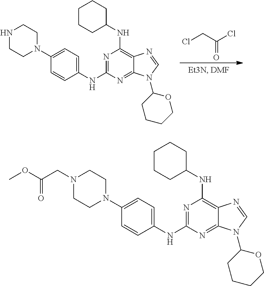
ClCC(Cl)=O.N1CCN(C2=CC=C(NC3=NC(NC4CCCCC4)=C4C(=N3)N(C3CCCCO3)C=N4)C=C2)CC1.C1CN(C2=CC=C(NC3=NC(NC4CCCCC4)=C4C(=N3)N(C3CCCCO3)C=N4)C=C2)CCN1CC(OC)=O
